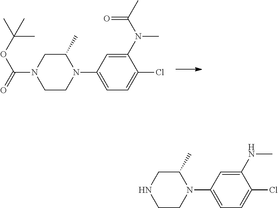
C1CN(C2=CC=C(Cl)C(N(C(=O)C)C)=C2)C(C)CN1C(=O)OC(C)(C)C.C1CN(C2=CC=C(Cl)C(NC)=C2)C(C)CN1
